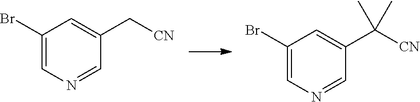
C1(Br)=CN=CC(C[CN])=C1.C1(Br)=CN=CC(C([CN])(C)C)=C1
